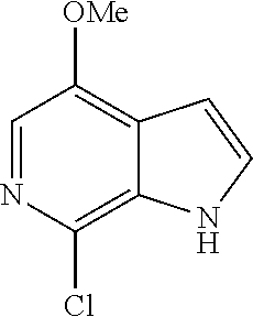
C1=NC(Cl)=C2C(=C1[OMe])C=CN2
